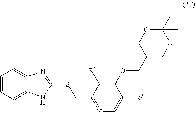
C1=CC=C2C(=C1)N=C(SCC1=NC=C([R3])C(OCC3COC(C)(C)OC3)=C1[R1])N2
